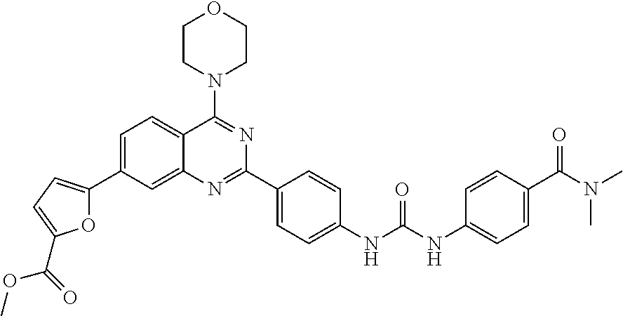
C12=CC(C3=CC=C(C(=O)OC)O3)=CC=C1C(N1CCOCC1)=NC(C1=CC=C(NC(NC3=CC=C(C(N(C)C)=O)C=C3)=O)C=C1)=N2
